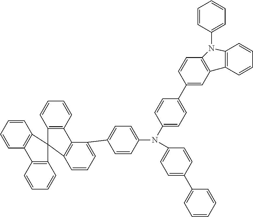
C1(C2=CC=C(N(C3=CC=C(C4=CC=CC5=C4C4=C(C=CC=C4)C54C5=C(C=CC=C5)C5=C4C=CC=C5)C=C3)C3=CC=C(C4=CC=CC=C4)C=C3)C=C2)=CC2=C(C=C1)N(C1=CC=CC=C1)C1=C2C=CC=C1
